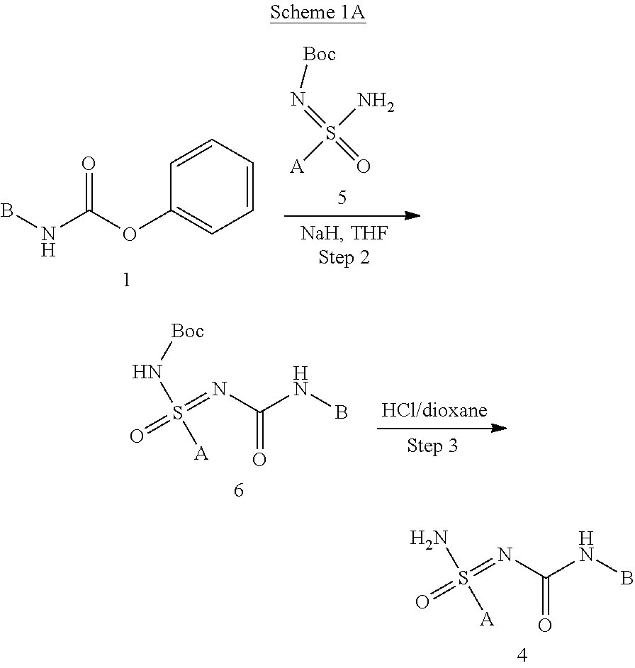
S([A])(N)(=N[Boc])=O.C1=CC=CC(OC(NB)=O)=C1.O=S(=NC(NB)=O)(N[Boc])[A].O=S(=NC(NB)=O)(N)[A]
